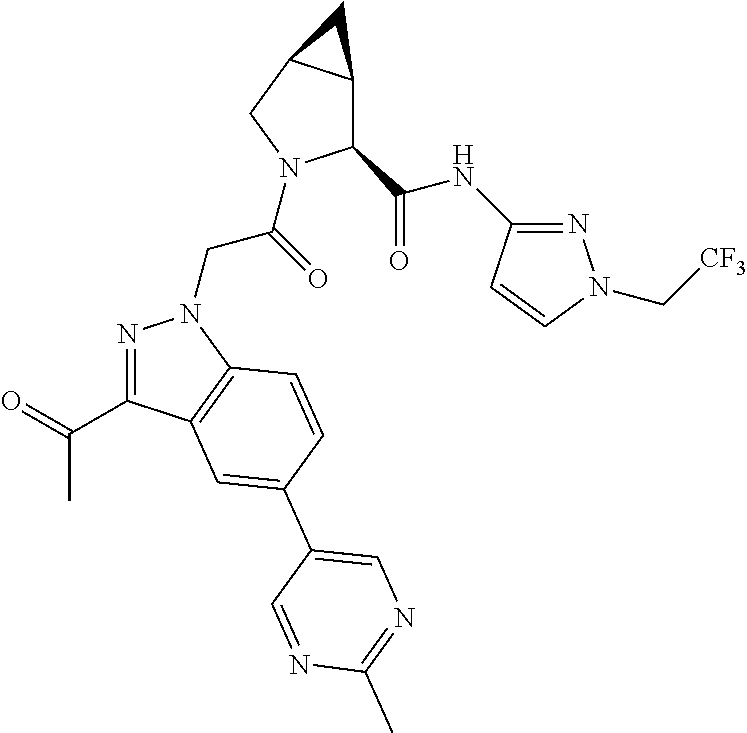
N1=C(C(=O)C)C2=C(N1CC(=O)N1C(C(NC3=NN(C[CF3])C=C3)=O)C3C(C1)C3)C=CC(C1=CN=C(C)N=C1)=C2
